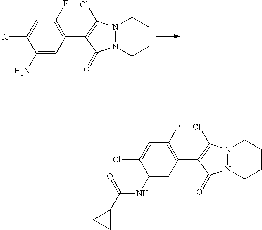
C1=C(Cl)C(N)=CC(C2=C(Cl)N3N(CCCC3)C2=O)=C1F.C1=C(Cl)C(NC(C2CC2)=O)=CC(C2=C(Cl)N3N(CCCC3)C2=O)=C1F
